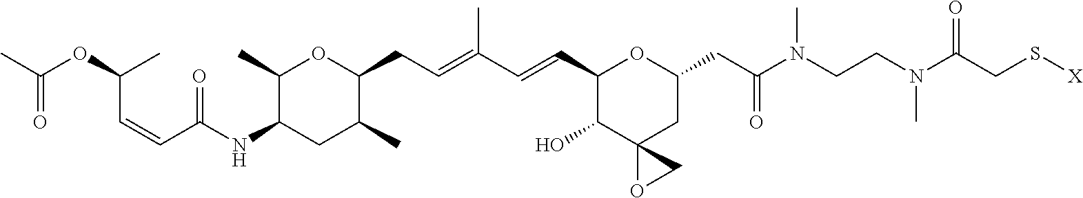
C1(C)C(NC(C=CC(OC(C)=O)C)=O)CC(C)C(CC=C(C=CC2C(O)C3(CC(CC(N(CCN(C(CS[X])=O)C)C)=O)O2)OC3)C)O1
